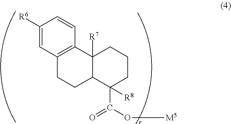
C1([R6])=CC2=C(C=C1)C1([R7])C(CC2)C(C(=O)O[M5])([R8])CCC1
